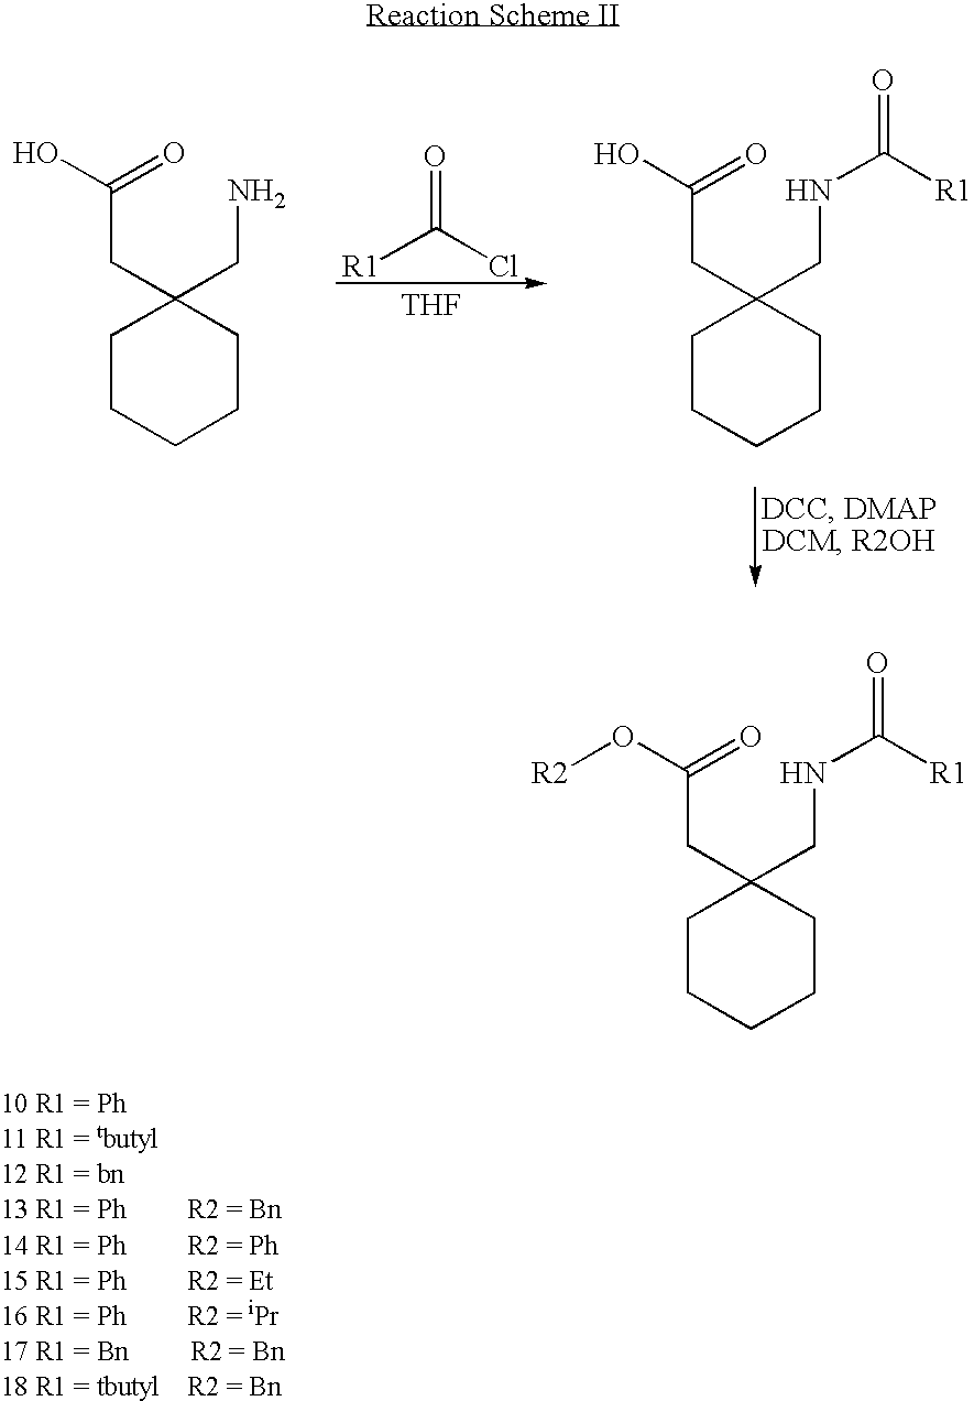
C(CC1(CN)CCCCC1)(=O)O.[R1]C(Cl)=O.[THF].C(CC1(CNC([R1])=O)CCCCC1)(=O)O.C(CC1(CNC([R1])=O)CCCCC1)(=O)O[R2]
